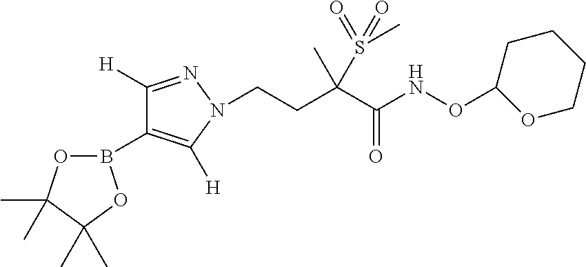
C(CC(C(NOC1OCCCC1)=O)(C)S(=O)(=O)C)N1C([H])=C(B2OC(C)(C)C(C)(C)O2)C([H])=N1
